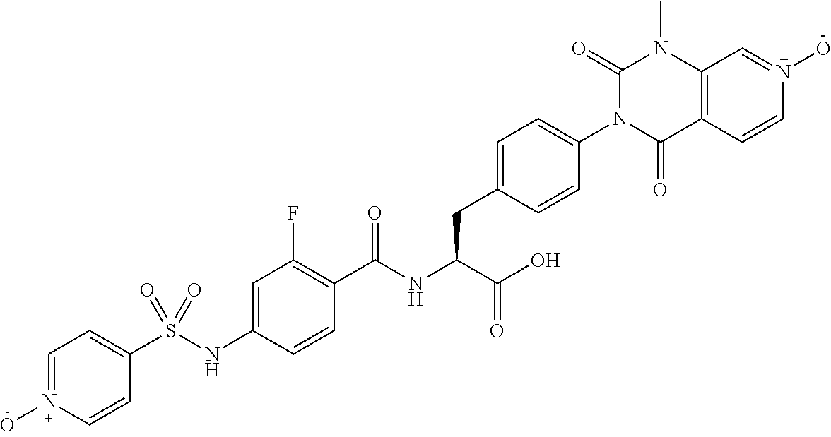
C1=CN(O)=CC=C1S(NC1=CC(F)=C(C(NC(C(=O)O)CC2=CC=C(N3C(=O)C4=C(N(C)C3=O)C=N(O)C=C4)C=C2)=O)C=C1)(=O)=O
